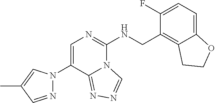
C1(N2N=CC(C)=C2)=CN=C(NCC2=C3C(=CC=C2F)OCC3)N2C1=NN=C2
